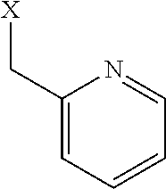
C1(C[X])=CC=CC=N1
